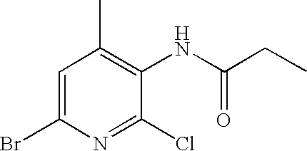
C1=C(Br)N=C(Cl)C(NC(CC)=O)=C1C
